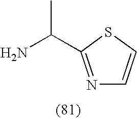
N1=C(C(N)C)SC=C1
